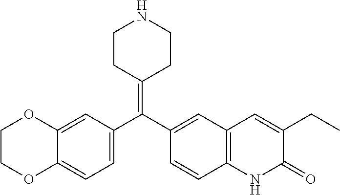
C1COC2=CC=C(C(C3=CC4=C(C=C3)NC(=O)C(CC)=C4)=C3CCNCC3)C=C2O1
